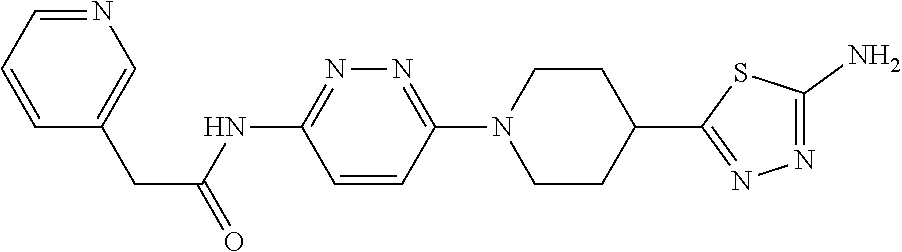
C1=CC=NC=C1CC(=O)NC1=NN=C(N2CCC(C3=NN=C(N)S3)CC2)C=C1
